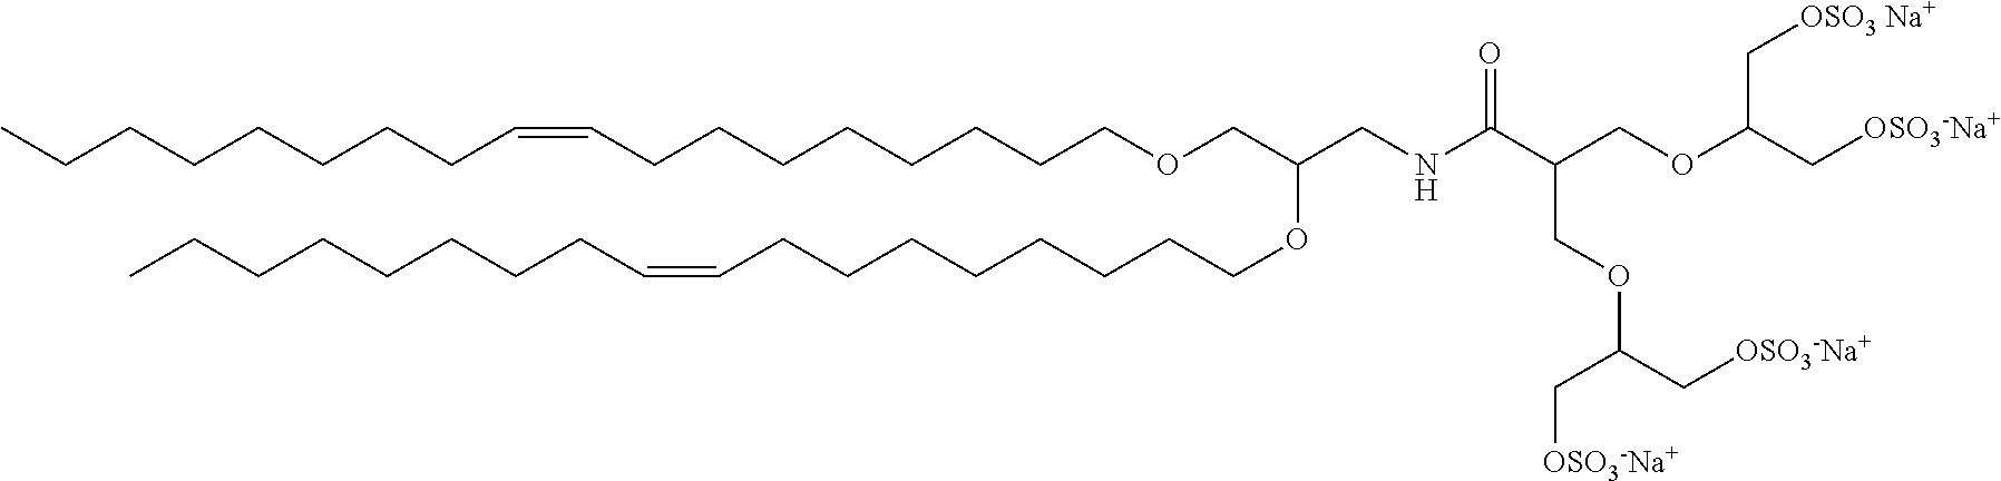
CCCCCCCCC=CCCCCCCCCOCC(OCCCCCCCCC=CCCCCCCCC)CNC(=O)C(COC(C[OSO3-Na+])C[OSO3-Na+])COC(C[OSO3 Na+])C[OSO3-Na+]
